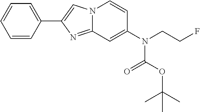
C1=CC(C2=CN3C(=N2)C=C(N(CCF)C(OC(C)(C)C)=O)C=C3)=CC=C1
